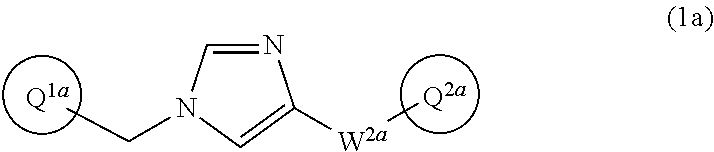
[Q1a].[Q2a].N1=CN(CC)C=C1[W2a]C
